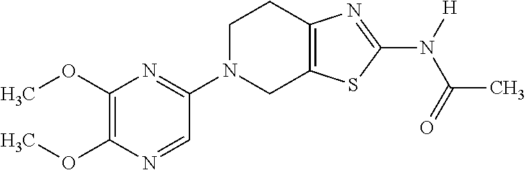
C1(OC)=C(OC)N=CC(N2CC3=C(CC2)N=C(N([H])C(=O)C)S3)=N1
